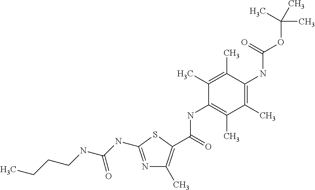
C1(C)=C(C)C(NC(OC(C)(C)C)=O)=C(C)C(C)=C1NC(=O)C1=C(C)N=C(NC(NCCCC)=O)S1
